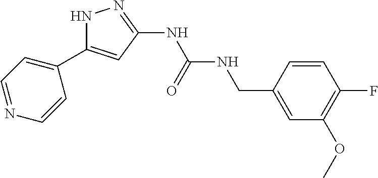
N1C(C2=CC=NC=C2)=CC(NC(NCC2=CC(OC)=C(F)C=C2)=O)=N1
